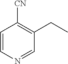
C1=CN=CC(CC)=C1[CN]
